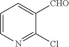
C1=CN=C(Cl)C([CHO])=C1
